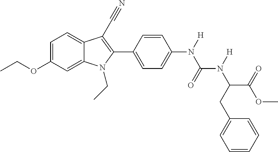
C1=C2C(=CC=C1OCC)C(C#N)=C(C1=CC=C(N(C(N(C(C(OC)=O)CC3=CC=CC=C3)[H])=O)[H])C=C1)N2CC
